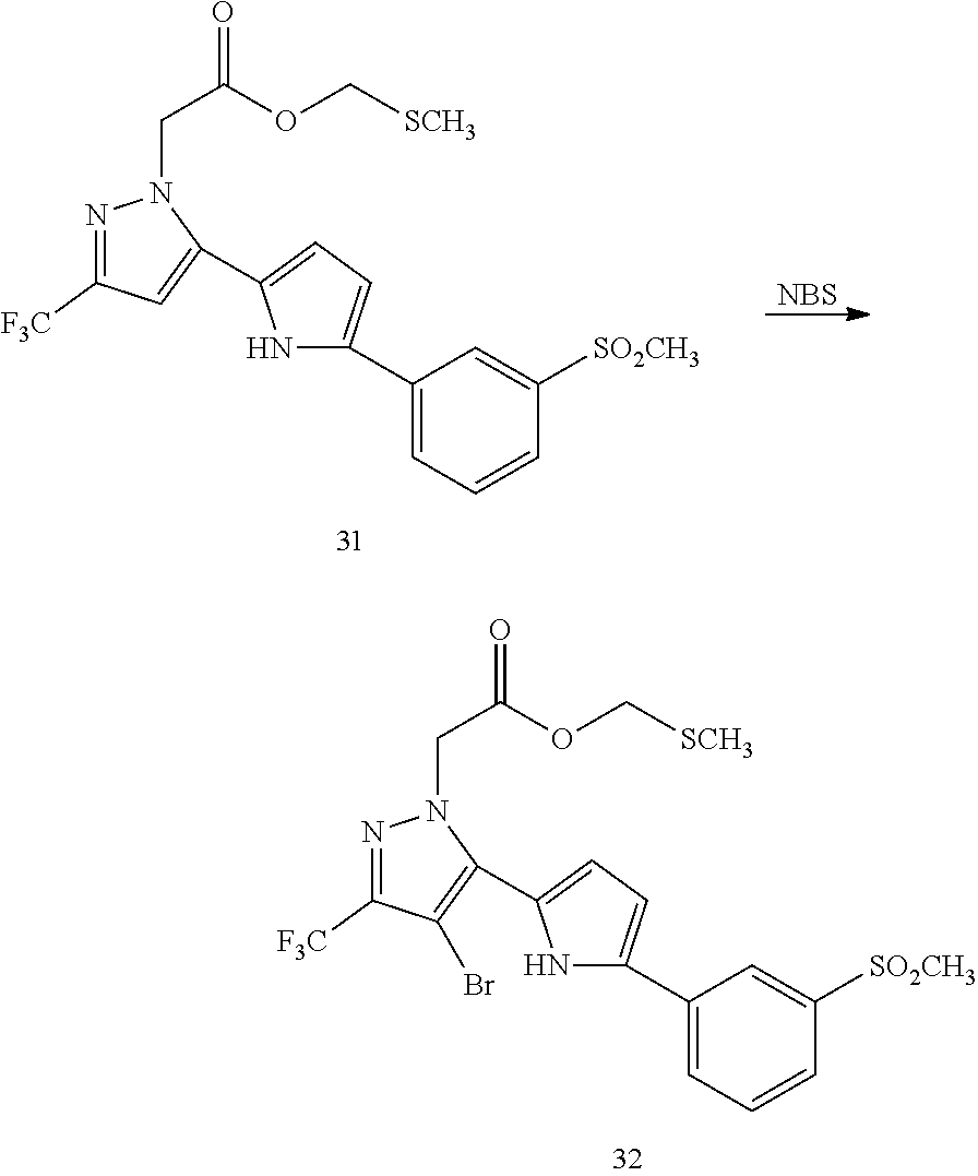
N1C(C2=CC=CC([SO2CH3])=C2)=CC=C1C1=C(Br)C([F3C])=NN1CC(OC[SCH3])=O.N1C(C2=CC=CC([SO2CH3])=C2)=CC=C1C1=CC([F3C])=NN1CC(OC[SCH3])=O.[NBS]
